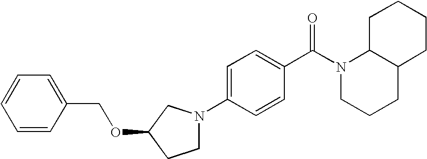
C1=C(N2CCC(OCC3=CC=CC=C3)C2)C=CC(C(=O)N2CCCC3C2CCCC3)=C1
